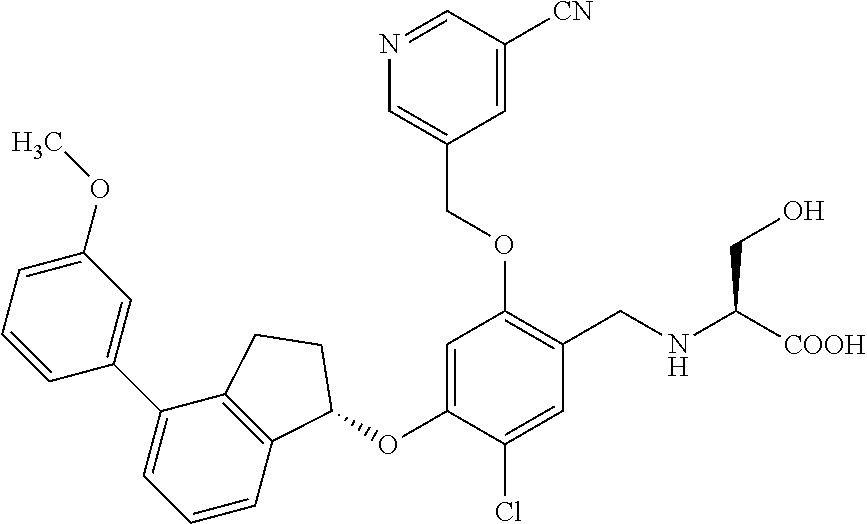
C1=CC=C(OC)C=C1C1=CC=CC2=C1CCC2OC1=CC(OCC2=CN=CC([CN])=C2)=C(CNC(CO)[COOH])C=C1Cl
